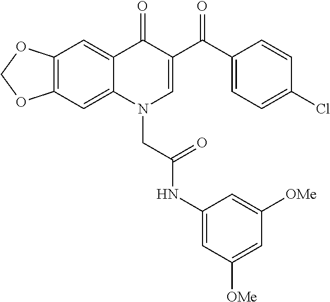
C12=C(C=C3C(=C1)C(=O)C(C(C1=CC=C(Cl)C=C1)=O)=CN3CC(NC1=CC([OMe])=CC([OMe])=C1)=O)OCO2
